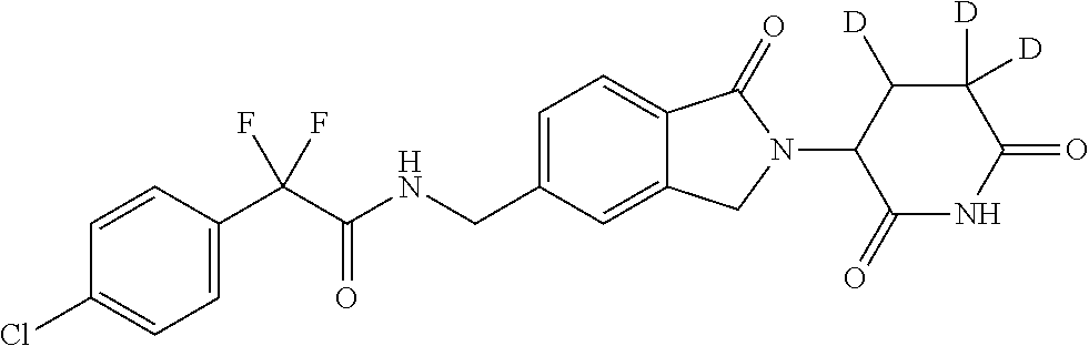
C1=CC(C(C(NCC2=CC=C3C(=C2)CN(C2C(=O)NC(=O)C([D])([D])C2[D])C3=O)=O)(F)F)=CC=C1Cl
